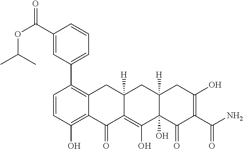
C1=CC(O)=C2C(=C1C1=CC=CC(C(OC(C)C)=O)=C1)CC1([H])C(=C(O)C3(O)C([H])(C1)CC(O)=C(C(N)=O)C3=O)C2=O
